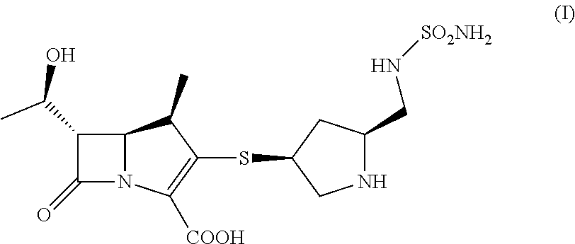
C1(C(C)O)C(=O)N2C1C(C)C(SC1CC(CN[SO2NH2])NC1)=C2[COOH]
